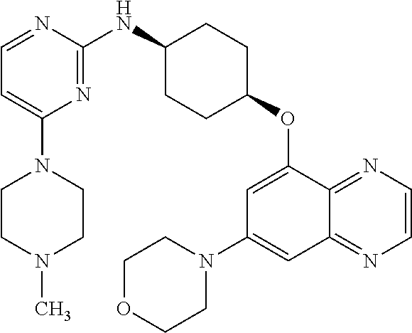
C1=NC(NC2CCC(OC3=CC(N4CCOCC4)=CC4=NC=CN=C34)CC2)=NC(N2CCN(C)CC2)=C1
